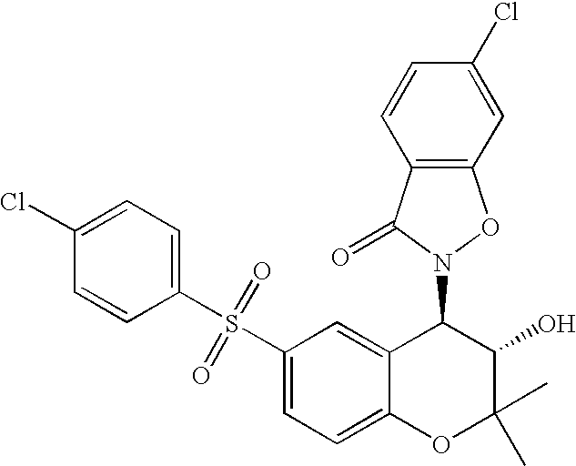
C1(S(=O)(=O)C2=CC=C(Cl)C=C2)=CC=C2C(=C1)C(N1C(=O)C3=C(O1)C=C(Cl)C=C3)C(O)C(C)(C)O2
